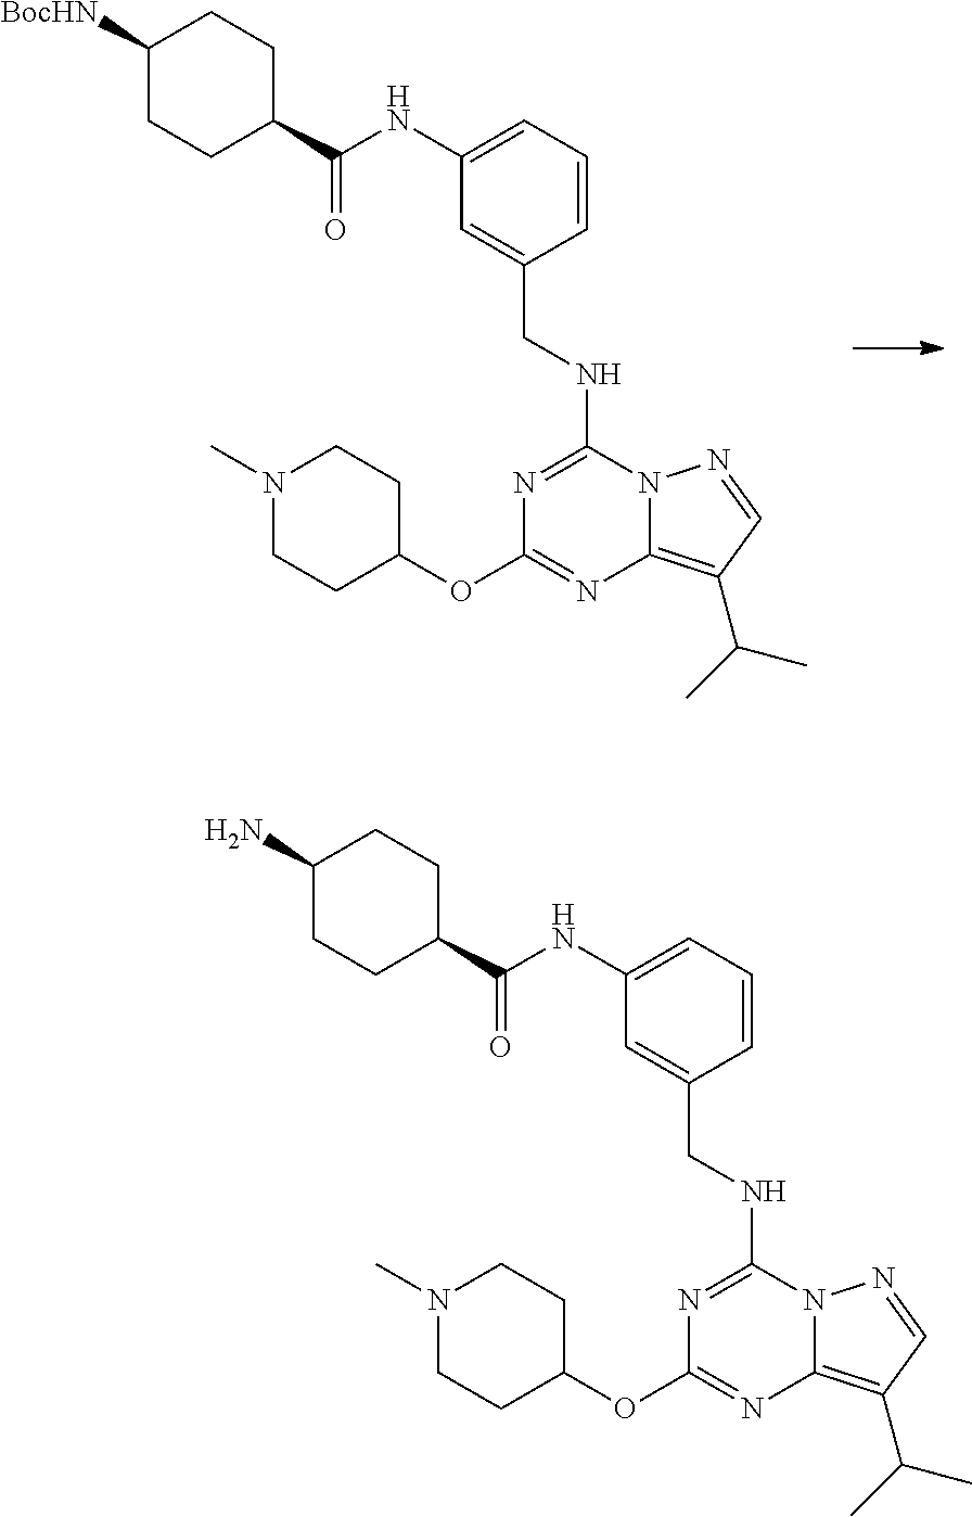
N1=C(NCC2=CC(NC(C3CCC([BocHN])CC3)=O)=CC=C2)N2C(=C(C(C)C)C=N2)N=C1OC1CCN(C)CC1.N1=C(NCC2=CC(NC(C3CCC(N)CC3)=O)=CC=C2)N2C(=C(C(C)C)C=N2)N=C1OC1CCN(C)CC1
